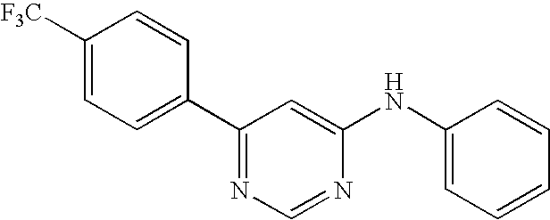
[F3C]C1=CC=C(C2=NC=NC(NC3=CC=CC=C3)=C2)C=C1
